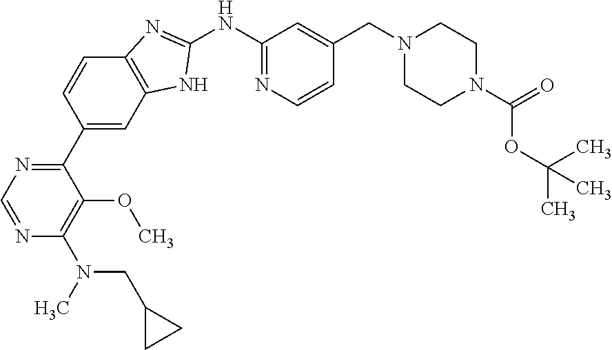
C1(C2=NC=NC(N(CC3CC3)C)=C2OC)=CC2=C(C=C1)N=C(NC1=NC=CC(CN3CCN(C(=O)OC(C)(C)C)CC3)=C1)N2
